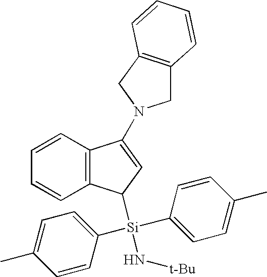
C1=CC2=C(C=C1)C([Si](N[t-Bu])(C1=CC=C(C)C=C1)C1=CC=C(C)C=C1)C=C2N1CC2=C(C1)C=CC=C2
